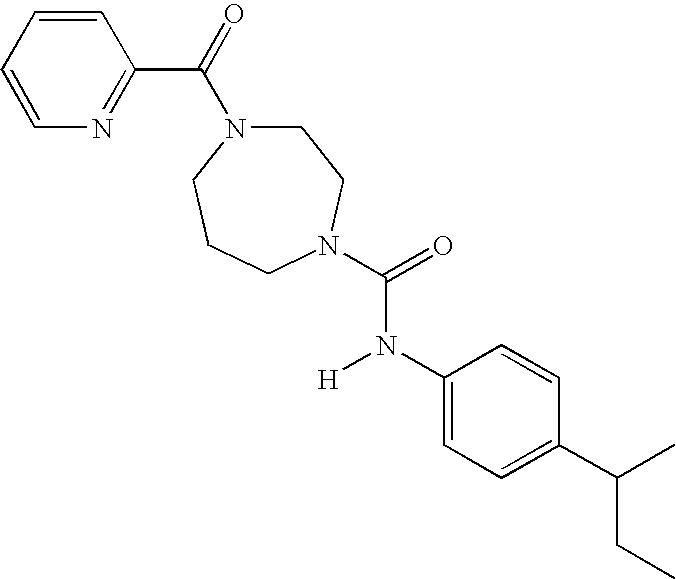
C1=CC=CN=C1C(=O)N1CCN(C(=O)N(C2=CC=C(C(C)CC)C=C2)[H])CCC1
